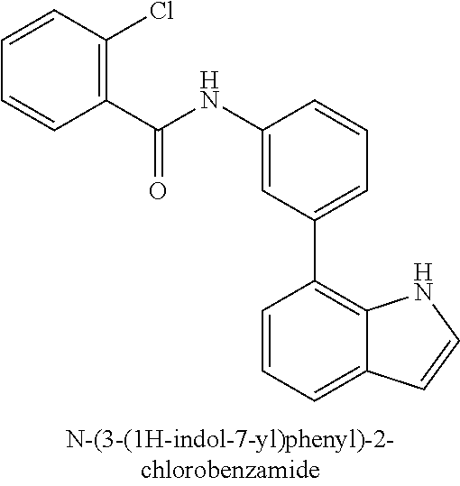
C1(NC(C2=C(Cl)C=CC=C2)=O)=CC(C2=C3C(=CC=C2)C=CN3)=CC=C1
